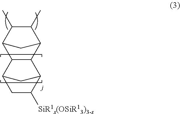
C1C([SiR1s(OSiR13)3-s])C2CC1C1C2C2C(C)C(C)C1C2
